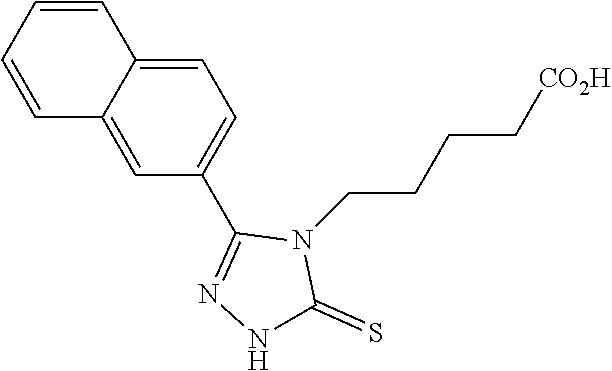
C1=C2C(=CC(C3=NNC(=S)N3CCCC[CO2H])=C1)C=CC=C2
